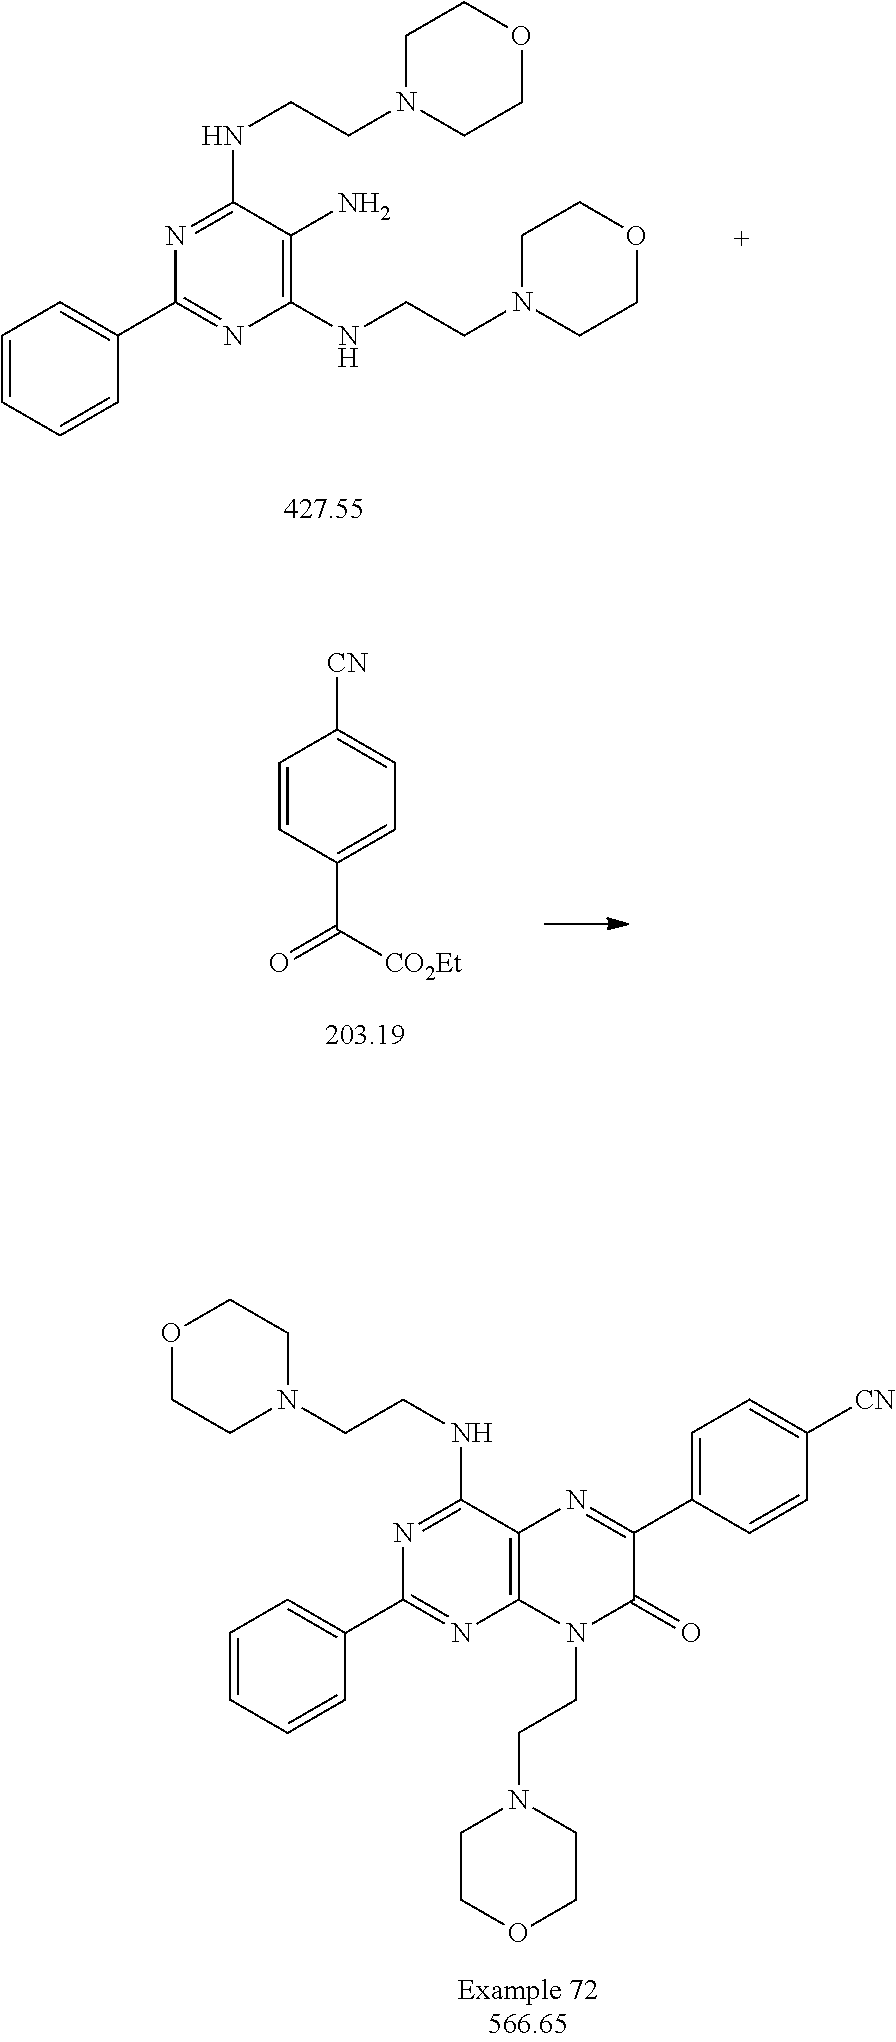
C1=CC=CC(C2=NC(NCCN3CCOCC3)=C(N)C(NCCN3CCOCC3)=N2)=C1.C1(C([CO2Et])=O)=CC=C([CN])C=C1.C1=CC=CC(C2=NC3=C(C(NCCN4CCOCC4)=N2)N=C(C2=CC=C([CN])C=C2)C(=O)N3CCN2CCOCC2)=C1
